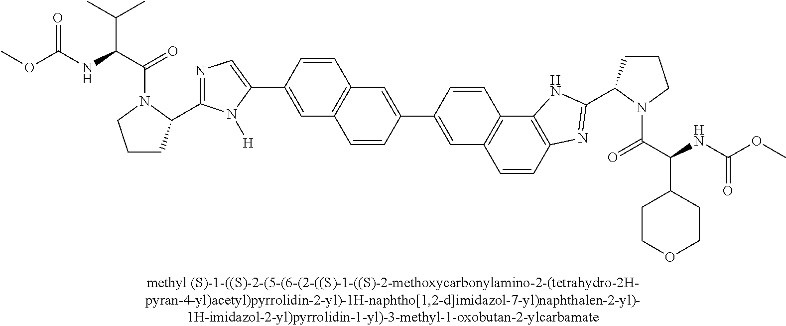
CC(C)C(C(=O)N1CCCC1C1=NC=C(C2=CC3=C(C=C2)C=C(C2=CC4=C(C=C2)C2=C(C=C4)N=C(C4CCCN4C(C(NC(OC)=O)C4CCOCC4)=O)N2)C=C3)N1[H])NC(OC)=O
